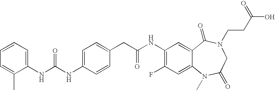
C1(NC(NC2=CC=C(CC(NC3=C(F)C=C4C(=C3)C(=O)N(CCC(O)=O)CC(=O)N4C)=O)C=C2)=O)=CC=CC=C1C
